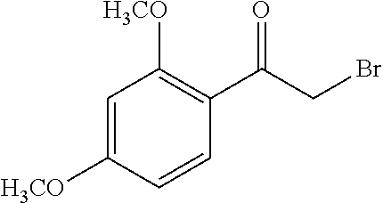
C1=C([H3CO])C=CC(C(CBr)=O)=C1[H3CO]
